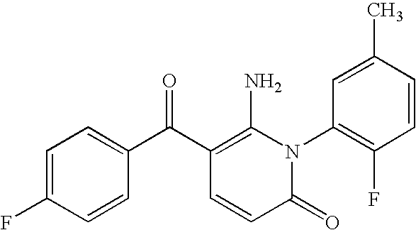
C1=C(F)C=CC(C(C2=C(N)N(C3=C(F)C=CC(C)=C3)C(=O)C=C2)=O)=C1
